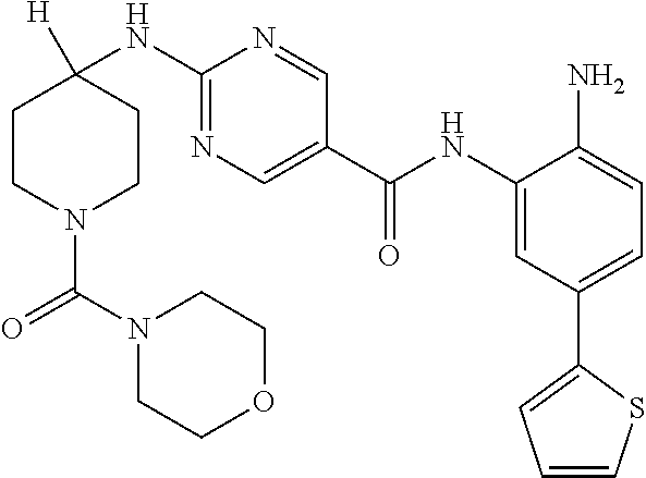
C1CN(C(N2CCOCC2)=O)CCC1(NC1=NC=C(C(NC2=CC(C3=CC=CS3)=CC=C2N)=O)C=N1)[H]
